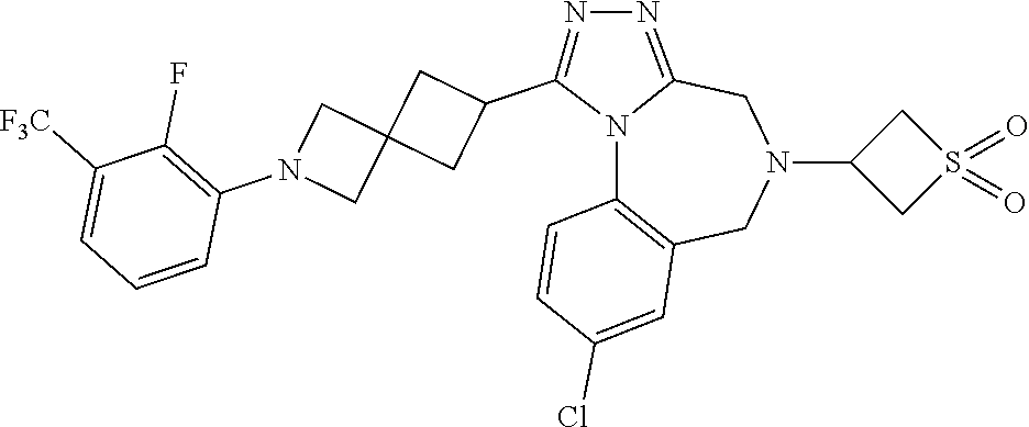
N12C3=C(CN(C4CS(=O)(=O)C4)CC1=NN=C2C1CC2(C1)CN(C1=C(F)C([F3C])=CC=C1)C2)C=C(Cl)C=C3
